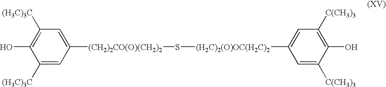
C1([(H3C)3C])=CC([(CH2)2CO(O)(CH2)2]S[(H2C)2(O)OC(H2C)2]C2=CC([C(CH3)3])=C(O)C([C(CH3)3])=C2)=CC([(H3C)3C])=C1O
